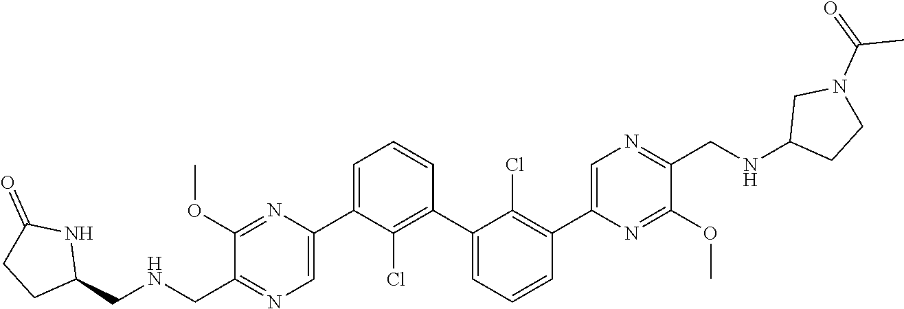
C1(OC)=NC(C2=CC=CC(C3=CC=CC(C4=CN=C(CNC5CCN(C(=O)C)C5)C(OC)=N4)=C3Cl)=C2Cl)=CN=C1CNCC1NC(=O)CC1
